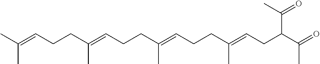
CC(=CCCC(=CCCC(=CCCC(C)=CCC(C(=O)C)C(=O)C)C)C)C
